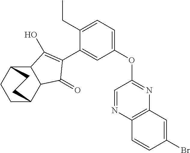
C12C(C3CCC1CC3)C(=O)C(C1=CC(OC3=NC4=C(N=C3)C=CC(Br)=C4)=CC=C1CC)=C2O
